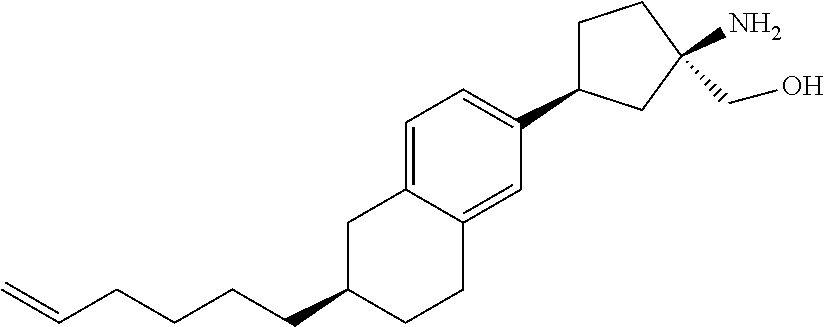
C1=C2C(=CC(C3CCC(N)(CO)C3)=C1)CCC(CCCCC=C)C2
